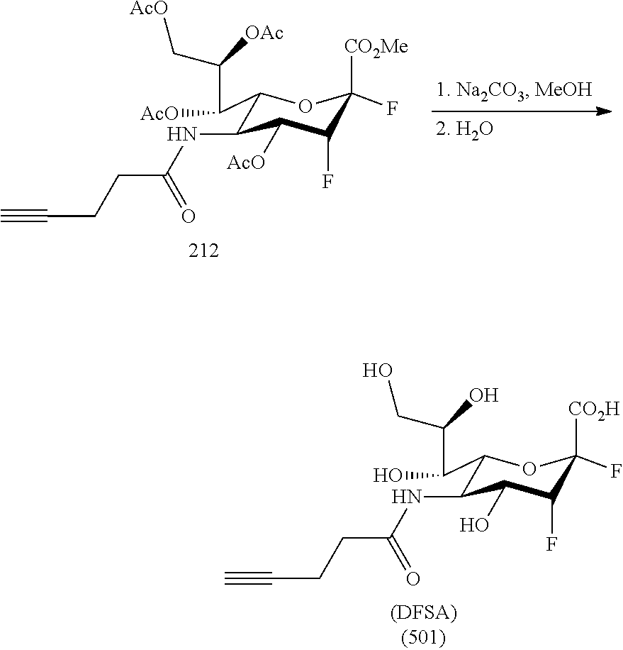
C1(C(C([OAc])C[AcO])[AcO])C(NC(=O)CCC#C)C([AcO])C(F)C([CO2Me])(F)O1.C1(C(C(O)CO)O)C(NC(=O)CCC#C)C(O)C(F)C([CO2H])(F)O1
